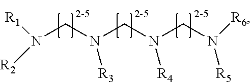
[R1]N(CN(CN(CN([R6])[R5])[R4])[R3])[R2]
